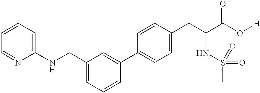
C1=CC=C(NCC2=CC=CC(C3=CC=C(CC(C(O[H])=O)NS(=O)(=O)C)C=C3)=C2)N=C1
